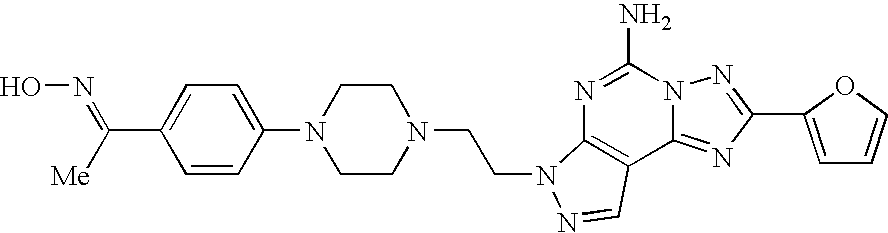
N1=C(N)N2C(=NC(C3=CC=CO3)=N2)C2=C1N(CCN1CCN(C3=CC=C(C([Me])=NO)C=C3)CC1)N=C2
